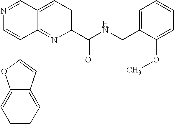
C12=NC(C(NCC3=CC=CC=C3OC)=O)=CC=C1C=NC=C2C1=CC2=CC=CC=C2O1
